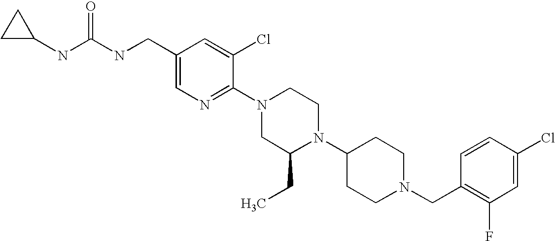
C1(Cl)=CC(F)=C(CN2CCC(N3C(CC)CN(C4=NC=C(CNC(NC5CC5)=O)C=C4Cl)CC3)CC2)C=C1
